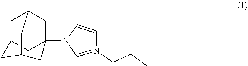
C1C2CC3(N4C=N(CCC)C=C4)CC1CC(C3)C2
